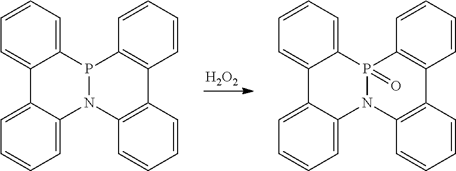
[H2O2].C1=C2C(=CC=C1)N1C3=C(C=CC=C3)C3=C(P1C1=CC=CC=C21)C=CC=C3.C1=C2C(=CC=C1)N1C3=C(C=CC=C3)C3=C(P1(=O)C1=CC=CC=C21)C=CC=C3
